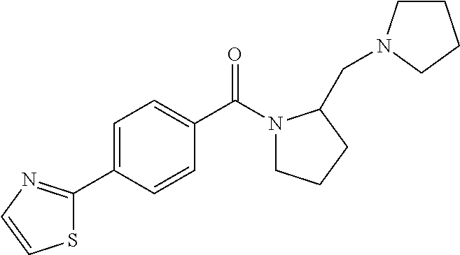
S1C(C2=CC=C(C(N3CCCC3CN3CCCC3)=O)C=C2)=NC=C1
